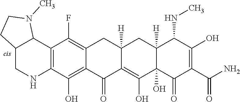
C12=C(O)C3=C(C(F)=C1CC1([H])C(=C(O)C4(O)C([H])(C1)C(NC)C(O)=C(C(N)=O)C4=O)C2=O)C1C(CN3)CCN1C
